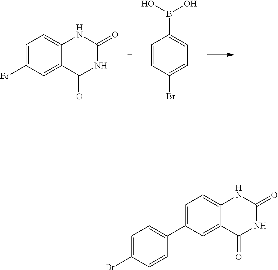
C1=C(Br)C=C2C(=C1)NC(=O)NC2=O.C1=CC(Br)=CC=C1B(O)O.C1=C(C2=CC=C(Br)C=C2)C=C2C(=C1)NC(=O)NC2=O
